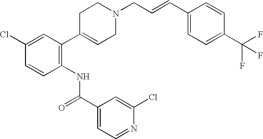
C1C(C2=C(NC(C3=CC=NC(Cl)=C3)=O)C=CC(Cl)=C2)=CCN(CC=CC2=CC=C(C(F)(F)F)C=C2)C1
